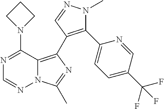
C1=NN2C(=C(C3=C(C4=CC=C(C(F)(F)F)C=N4)N(C)N=C3)N=C2C)C(N2CCC2)=N1
